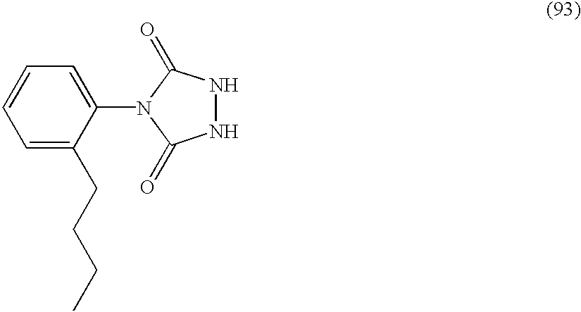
C1=CC=C(CCCC)C(N2C(=O)NNC2=O)=C1
